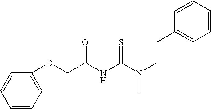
C(C(NC(N(CCC1=CC=CC=C1)C)=S)=O)OC1=CC=CC=C1
